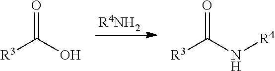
[R4NH2].[R3]C(N[R4])=O.[R3]C(O)=O
